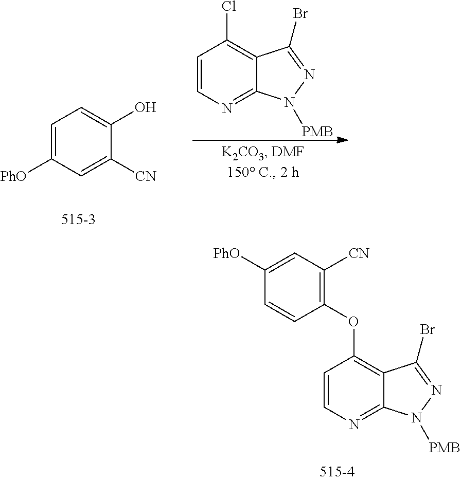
C1=CC(OC2=C3C(=NC=C2)N([PMB])N=C3Br)=C([CN])C=C1[PhO].C1=C([PhO])C=C([CN])C(O)=C1.ClC1=C2C(=NC=C1)N([PMB])N=C2Br
